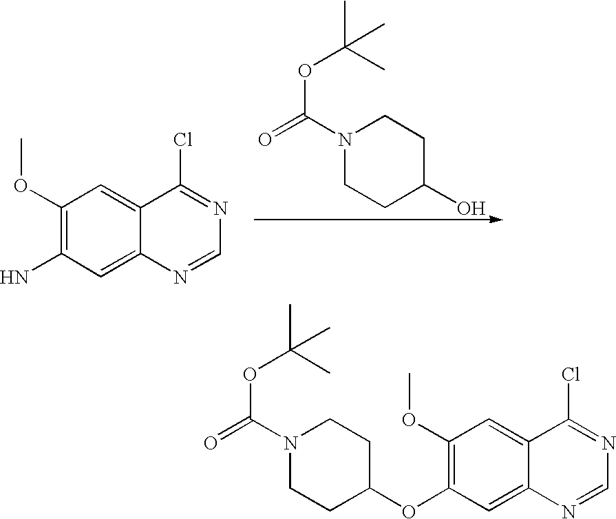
C1(OC)=C(N)C=C2C(=C1)C(Cl)=NC=N2.N1(C(=O)OC(C)(C)C)CCC(O)CC1.C1(OC)=C(OC2CCN(C(=O)OC(C)(C)C)CC2)C=C2C(=C1)C(Cl)=NC=N2
